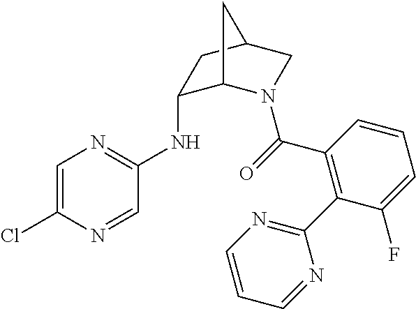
C1=C(Cl)N=CC(NC2C3N(C(=O)C4=C(C5=NC=CC=N5)C(F)=CC=C4)CC(C2)C3)=N1
